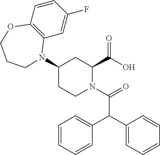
C1=CC2=C(C=C1F)N(C1CC(C(O)=O)N(C(=O)C(C3=CC=CC=C3)C3=CC=CC=C3)CC1)CCCO2
